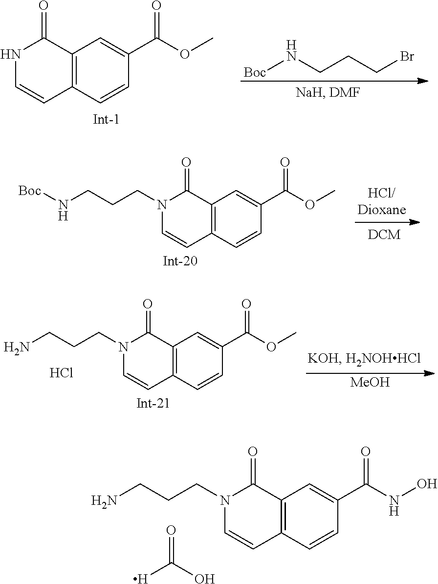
C12=C(C=CC(C(OC)=O)=C1)C=CNC2=O.[Boc]NCCCBr.C12=C(C=CC(C(OC)=O)=C1)C=CN(CCCN[Boc])C2=O.C12=C(C=CC(C(OC)=O)=C1)C=CN(CCCN)C2=O.Cl.[MeOH].C12=C(C=CC(C(NO)=O)=C1)C=CN(CCCN)C2=O.[H]C(O)=O
